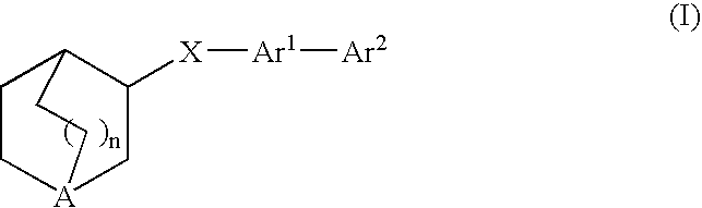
C1C[A]2CC([X][Ar1][Ar2])C1CC2
